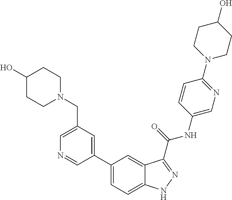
C1(CN2CCC(O)CC2)=CN=CC(C2=CC=C3C(=C2)C(C(NC2=CN=C(N4CCC(O)CC4)C=C2)=O)=NN3)=C1
